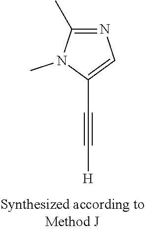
N1=C(C)N(C)C(C#C[H])=C1
